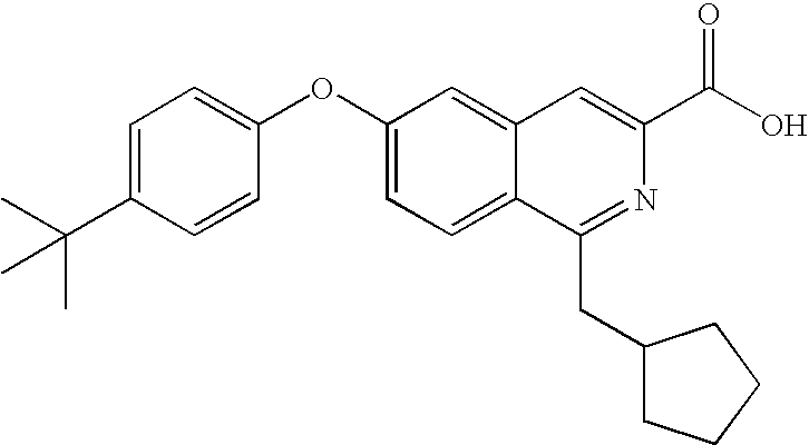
C1=C(C(C)(C)C)C=CC(OC2=CC=C3C(=C2)C=C(C(O)=O)N=C3CC2CCCC2)=C1
